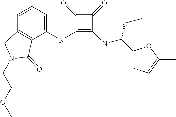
C1(NC2=CC=CC3=C2C(=O)N(CCOC)C3)=C(NC(C2=CC=C(C)O2)CC)C(=O)C1=O
